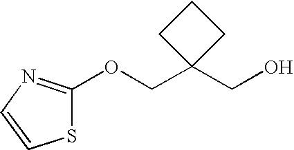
C1(CO)(COC2=NC=CS2)CCC1
